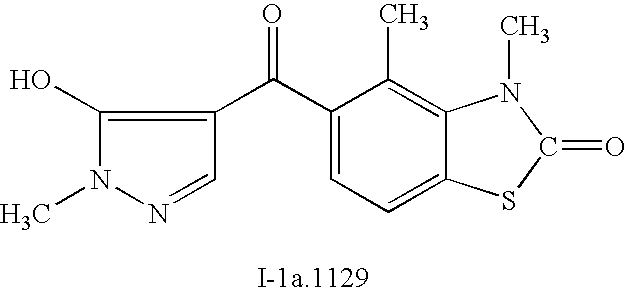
C1(O)=C(C(C2=CC=C3C(=C2C)N(C)C(=O)S3)=O)C=NN1C
